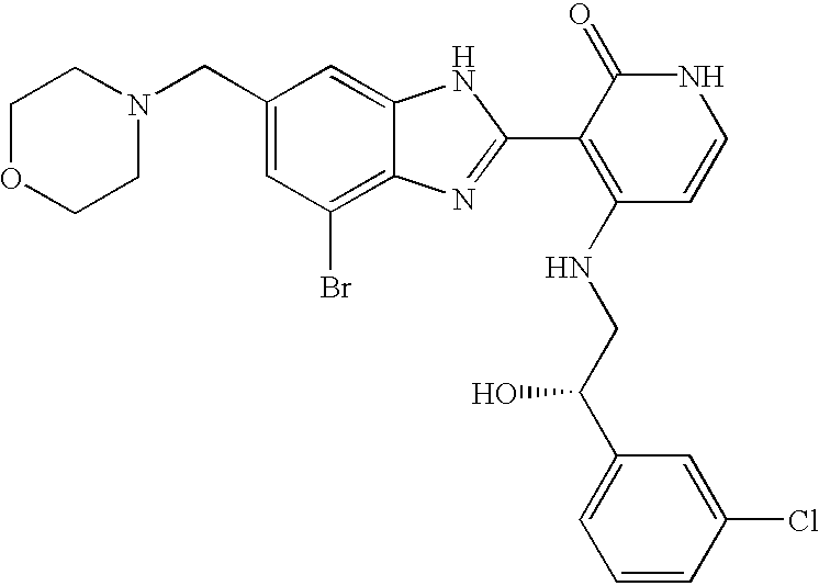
C1(CN2CCOCC2)=CC(Br)=C2C(=C1)NC(C1=C(NCC(C3=CC=CC(Cl)=C3)O)C=CNC1=O)=N2
